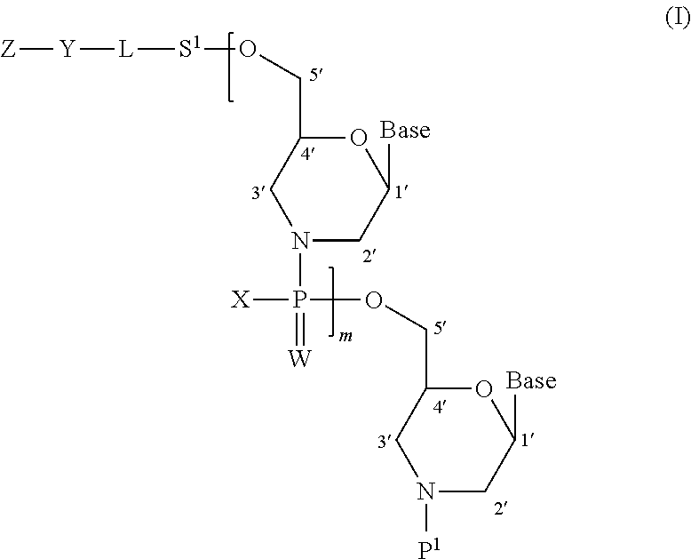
C1(CO[S1][L][Y][Z])CN(P(=[W])(OCC2CN([P1])CC([Base])O2)[X])CC([Base])O1
